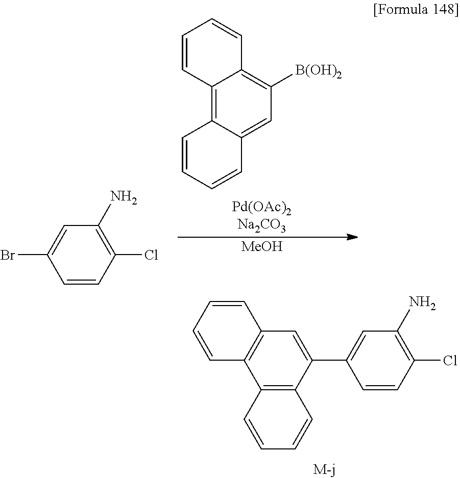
C1(Cl)=C(N)C=C(C2=CC3=C(C4=C2C=CC=C4)C=CC=C3)C=C1.C1=CC2=C3C(=CC([B(OH)2])=C2C=C1)C=CC=C3.[MeOH].C1(Cl)=C(N)C=C(Br)C=C1
